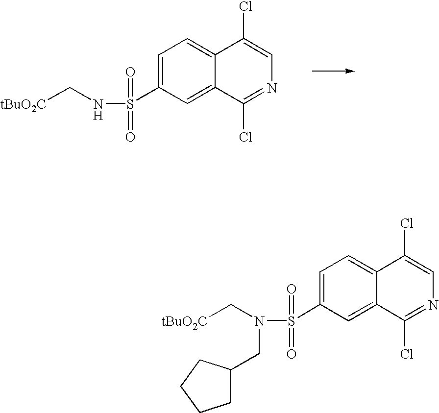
C12=CC=C(S(NC[tBuO2C])(=O)=O)C=C1C(Cl)=NC=C2Cl.C12=CC=C(S(N(C[tBuO2C])CC3CCCC3)(=O)=O)C=C1C(Cl)=NC=C2Cl
